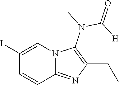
IC1=CN2C(=NC(CC)=C2N(C(=O)[H])C)C=C1
